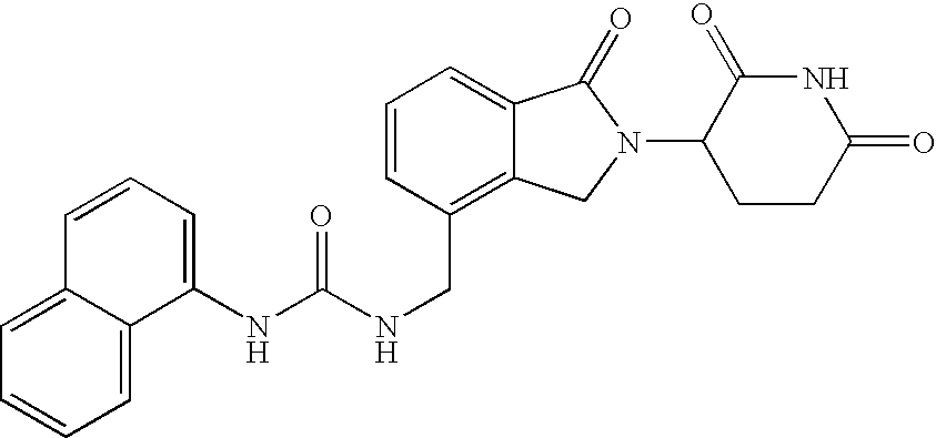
C1(NC(NCC2=C3C(=CC=C2)C(=O)N(C2CCC(=O)NC2=O)C3)=O)=CC=CC2=CC=CC=C12
